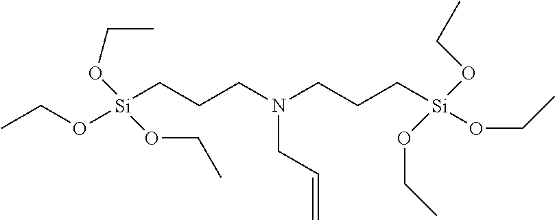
[Si](CCCN(CCC[Si](OCC)(OCC)OCC)CC=C)(OCC)(OCC)OCC
